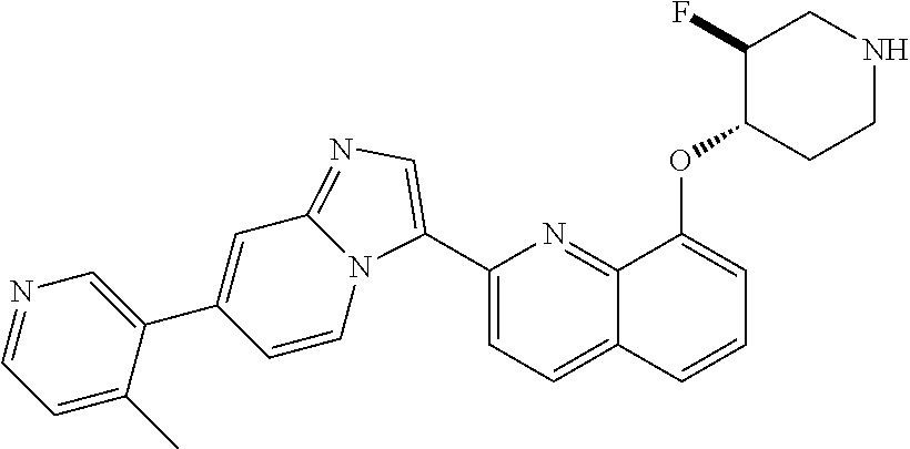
C1(C2=CN=C3C=C(C4=CN=CC=C4C)C=CN32)=CC=C2C(=N1)C(OC1CCNCC1F)=CC=C2
